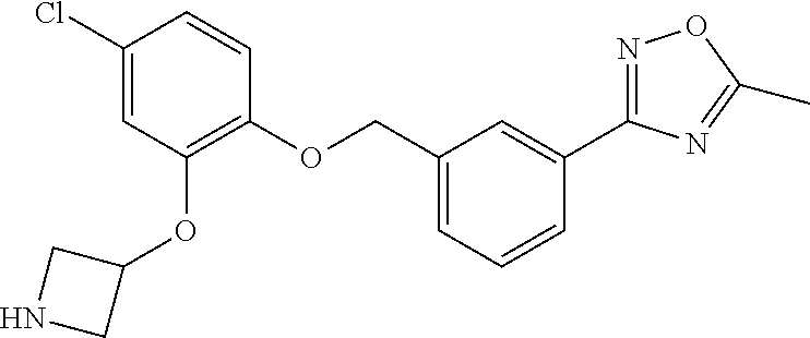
C1(OCC2=CC=CC(C3=NOC(C)=N3)=C2)=C(OC2CNC2)C=C(Cl)C=C1
